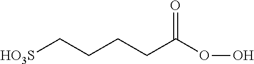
[HO3S]CCCCC(OO)=O
